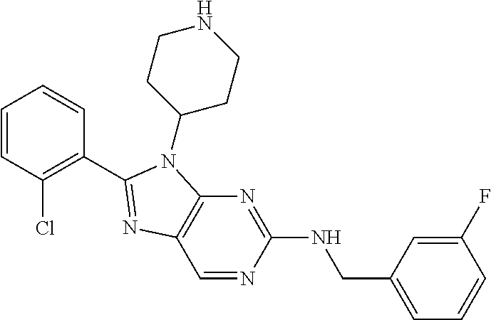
C1=CC(Cl)=C(C2=NC3=C(N=C(NCC4=CC=CC(F)=C4)N=C3)N2C2CCNCC2)C=C1
